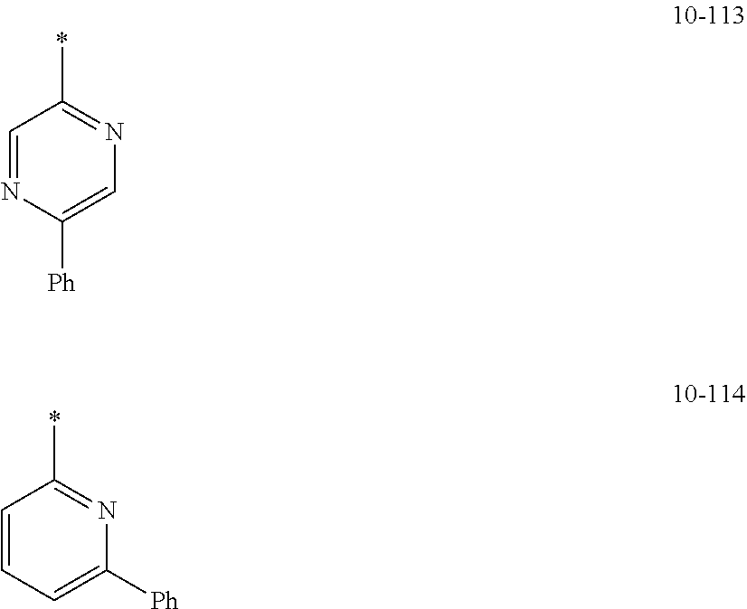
C1=NC([Ph])=CN=C1*.C1=CC=C([Ph])N=C1*
